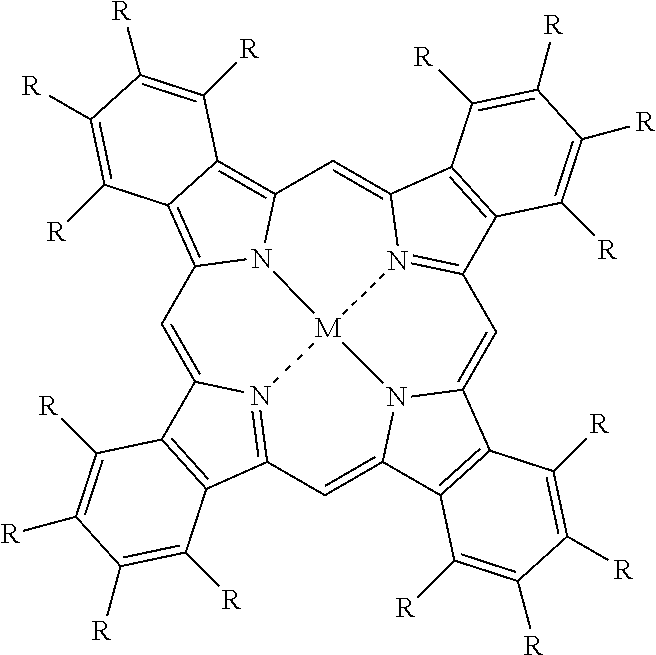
C1=C2N3=C(C=C4N5C(=CC6=N7C(=CC8=C9C(=C1N8[M]753)C([R])=C([R])C([R])=C9[R])C1=C6C([R])=C([R])C([R])=C1[R])C1=C4C([R])=C([R])C([R])=C1[R])C1=C2C([R])=C([R])C([R])=C1[R]
